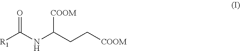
[COOM]C(NC(=O)[R1])CC[COOM]
